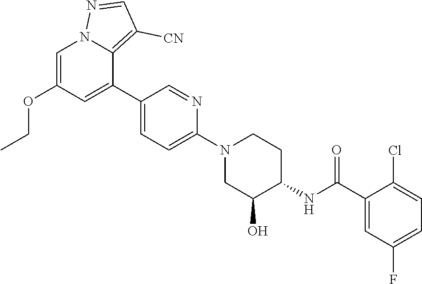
C1=C(OCC)C=C(C2=CC=C(N3CC(O)C(NC(C4=CC(F)=CC=C4Cl)=O)CC3)N=C2)C2=C([CN])C=NN12
